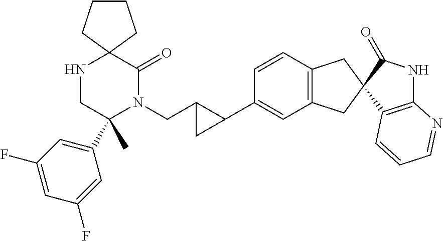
N1CC(C)(C2=CC(F)=CC(F)=C2)N(CC2CC2C2=CC3=C(C=C2)CC2(C3)C(=O)NC3=C2C=CC=N3)C(=O)C12CCCC2
